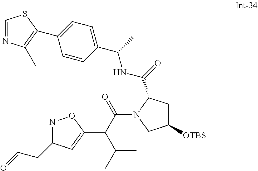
C(C=O)C1=NOC(C(C(C)C)C(N2CC([OTBS])CC2C(NC(C2=CC=C(C3=C(C)N=CS3)C=C2)C)=O)=O)=C1
